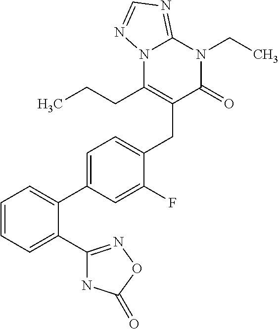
C1=C(C2=CC=CC=C2C2=NOC(=O)N2)C=C(F)C(CC2=C(CCC)N3C(=NC=N3)N(CC)C2=O)=C1
